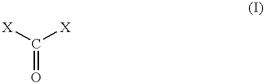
[X]C([X])=O
